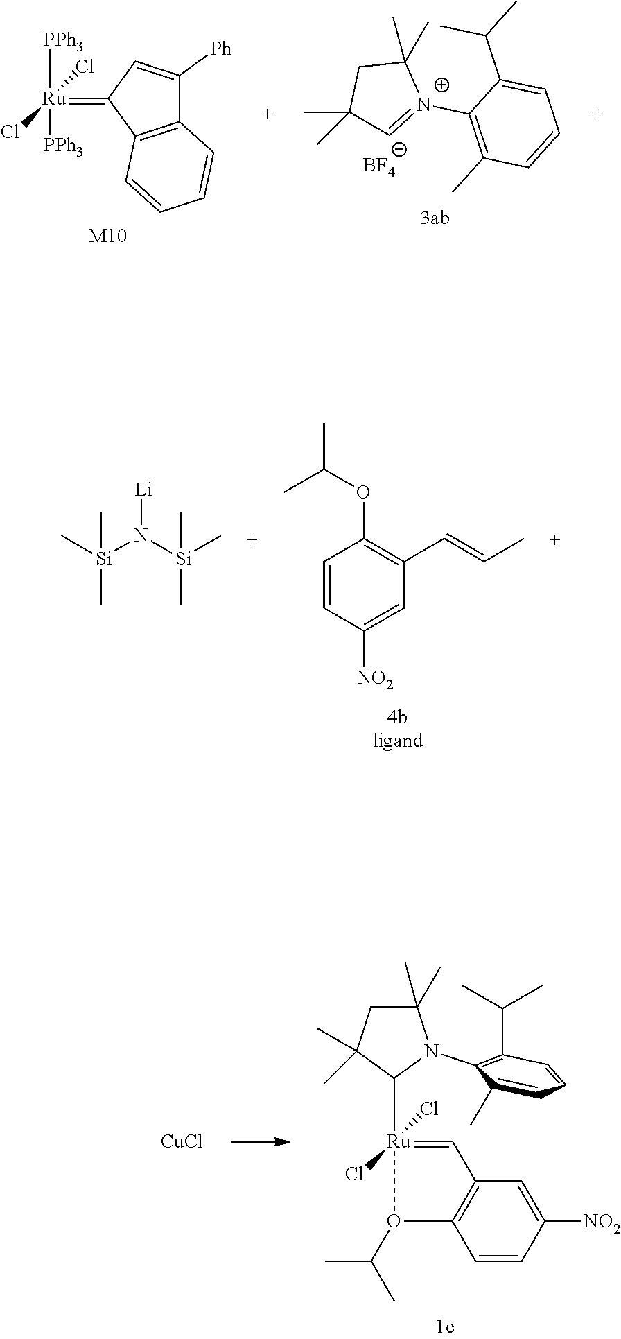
C12=C(C(=[Ru](Cl)(Cl)([PPh3])[PPh3])C=C1[Ph])C=CC=C2.[M10].C1(C)(C)C=[N+](C2=C(C)C=CC=C2C(C)C)C(C)(C)C1.[BF4].C1=CC([NO2])=CC(C=CC)=C1OC(C)C.C[Si](N([Si](C)(C)C)[Li])(C)C.C1=[Ru](Cl)(Cl)(C2N(C3=C(C(C)C)C=CC=C3C)C(C)(C)CC2(C)C)O(C(C)C)C2=C1C=C([NO2])C=C2.[CuCl]
